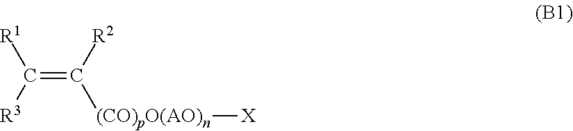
[R1]C([R3])=C([R2])[(CO)pO(AO)n][X]
